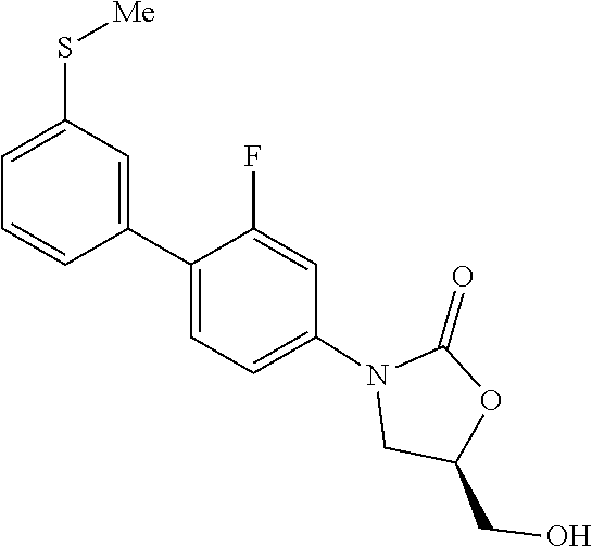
O=C1OC(CO)CN1C1=CC=C(C2=CC(S[Me])=CC=C2)C(F)=C1
